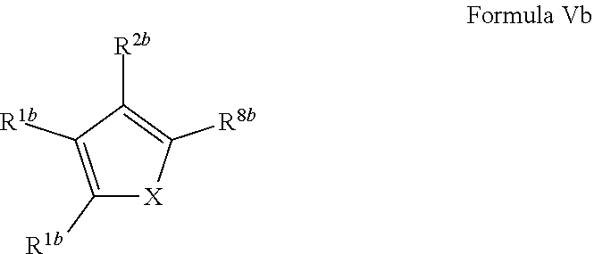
C1([R1b])=C([R1b])C([R2b])=C([R8b])[X]1
